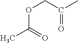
O(CC(C)=O)C(C)=O
